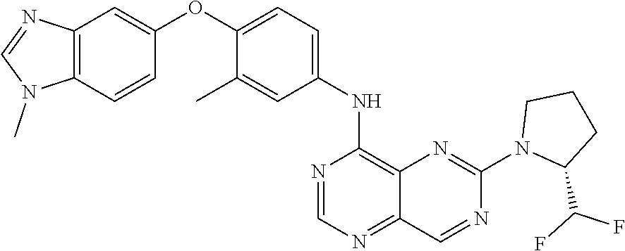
C12=C(C=CC(OC3=CC=C(NC4=C5C(=NC=N4)C=NC(N4C(C(F)F)CCC4)=N5)C=C3C)=C1)N(C)C=N2
